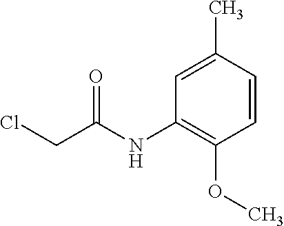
C1=C(C)C=CC(OC)=C1NC(CCl)=O
